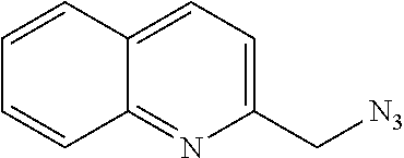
C1=CC2=CC=C(C[N3])N=C2C=C1
